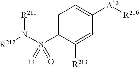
[R212]N(S(C1=CC=C([A13][R210])C=C1[R213])(=O)=O)[R211]
